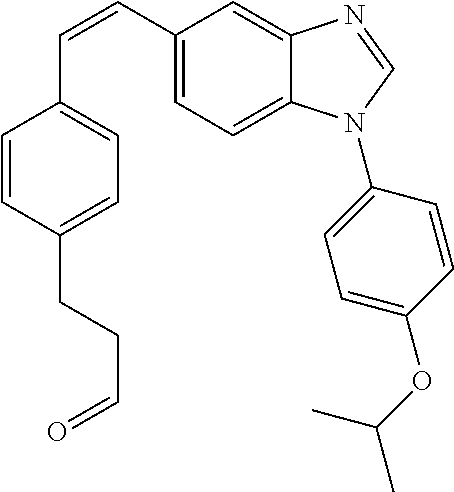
C(=CC1=CC=C2C(=C1)N=CN2C1=CC=C(OC(C)C)C=C1)C1=CC=C(CCC=O)C=C1
